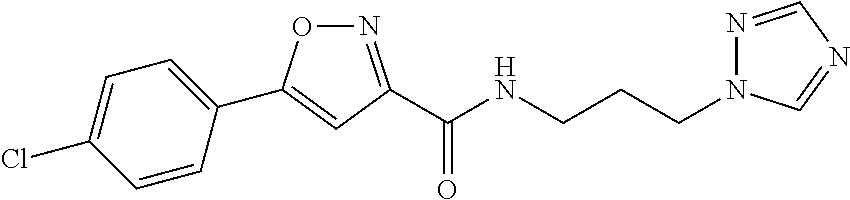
C1(C2=CC(C(NCCCN3N=CN=C3)=O)=NO2)=CC=C(Cl)C=C1
